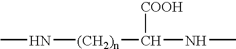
CN[(CH2)n]C([COOH])NC
